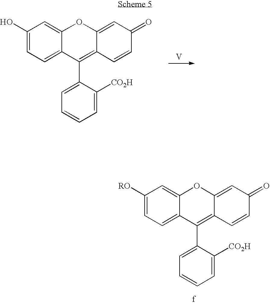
C1([RO])=CC=C2C(=C1)OC1=CC(=O)C=CC1=C2C1=CC=CC=C1[CO2H].[V].C1(O)=CC=C2C(=C1)OC1=CC(=O)C=CC1=C2C1=CC=CC=C1[CO2H]
